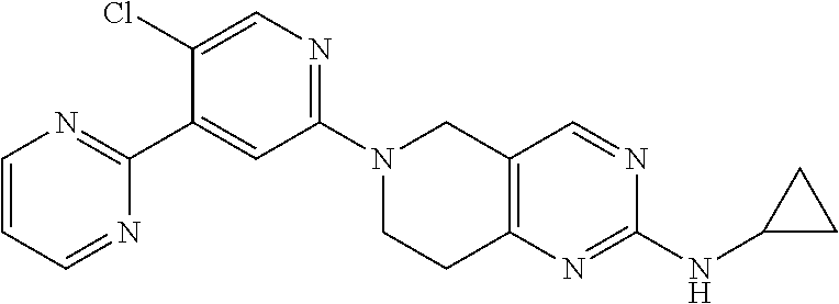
N1(C2=NC=C(Cl)C(C3=NC=CC=N3)=C2)CCC2=C(C1)C=NC(NC1CC1)=N2
